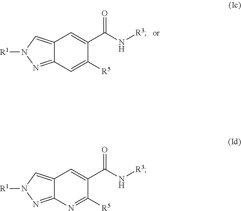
C12=CN([R1])N=C1C=C([R5])C(C(N[R3])=O)=C2.C12=CN([R1])N=C1N=C([R5])C(C(N[R3])=O)=C2
